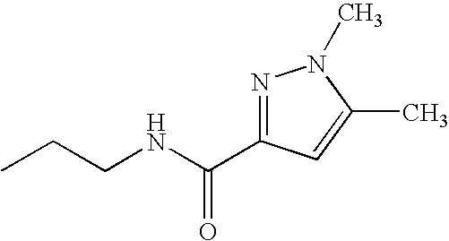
CCCNC(C1=NN(C)C(C)=C1)=O
